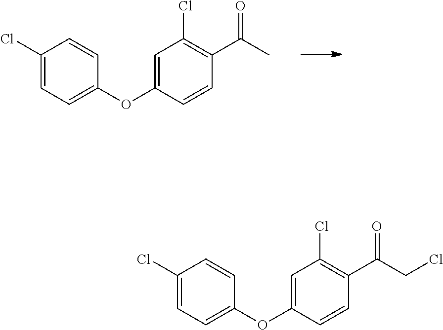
C1(Cl)=CC=C(OC2=CC(Cl)=C(C(C)=O)C=C2)C=C1.C1(Cl)=CC=C(OC2=CC(Cl)=C(C(CCl)=O)C=C2)C=C1
